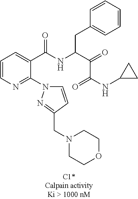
C1=CC=CC=C1CC(NC(C1=CC=CN=C1N1C=CC(CN2CCOCC2)=N1)=O)C(=O)C(NC1CC1)=O
